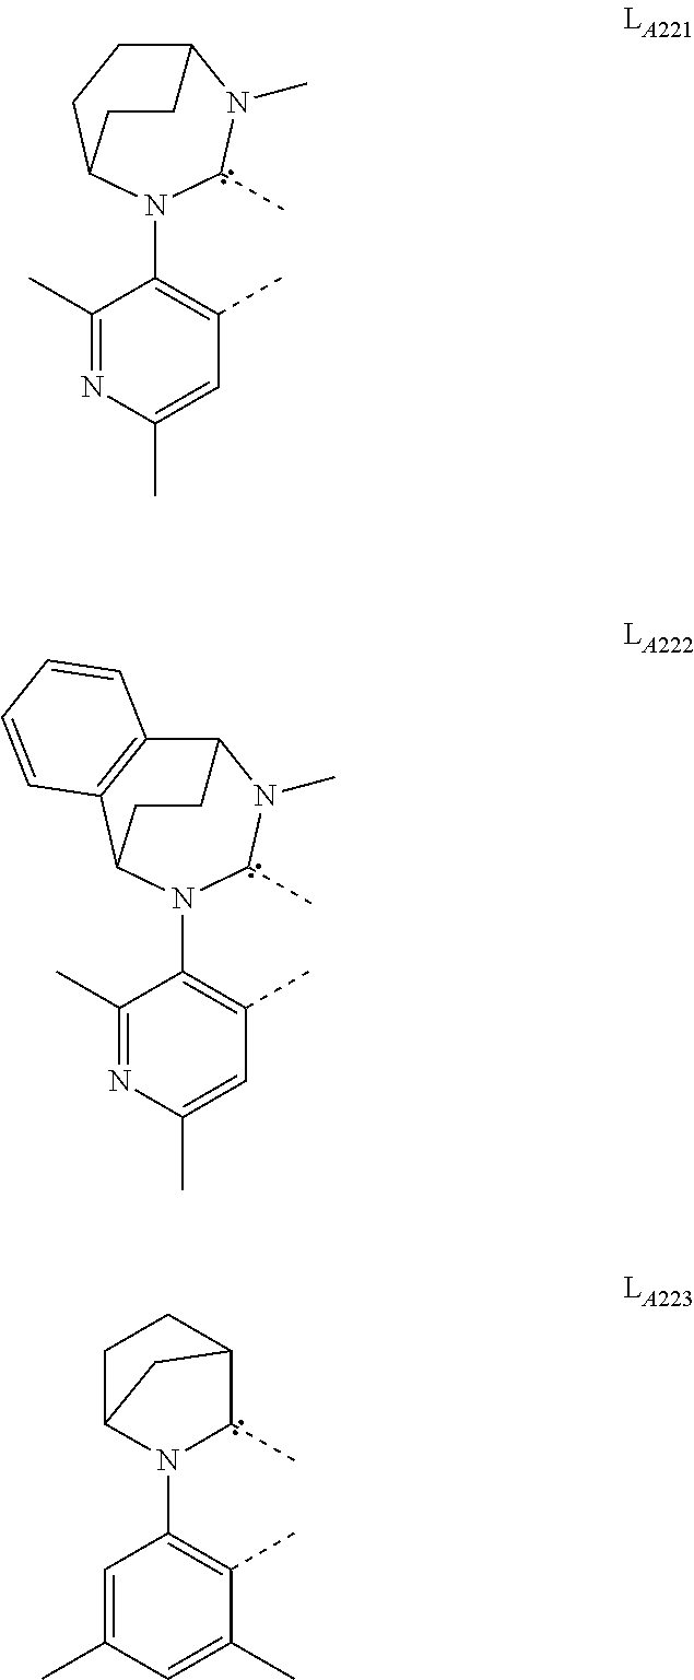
C1(C)=NC(C)=CC(C)=C1N1C(C)N(C)C2CCC1CC2.C1(C)=NC(C)=CC(C)=C1N1C(C)N(C)C2C3=C(C1CC2)C=CC=C3.C1=C(C)C=C(C)C(C)=C1N1C(C)C2CCC1C2
